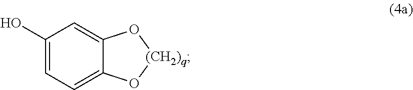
C1=C2C(=CC(O)=C1)O[(CH2)q]O2
